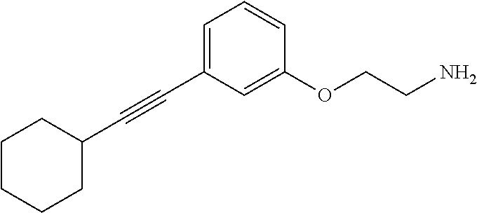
C1(C#CC2=CC=CC(OCCN)=C2)CCCCC1
